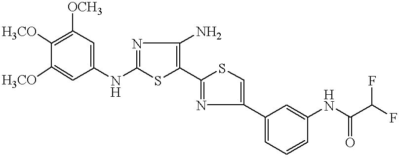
C1=C(NC2=NC(N)=C(C3=NC(C4=CC=CC(NC(C(F)F)=O)=C4)=CS3)S2)C=C([H3CO])C([H3CO])=C1[OCH3]
